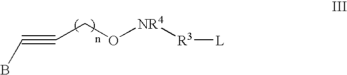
C(#CCO[NR4][R3][L])B
